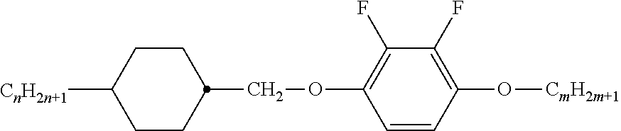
C1([CnH2n+1])CCC(COC2=C(F)C(F)=C(O[CmH2m+1])C=C2)CC1
